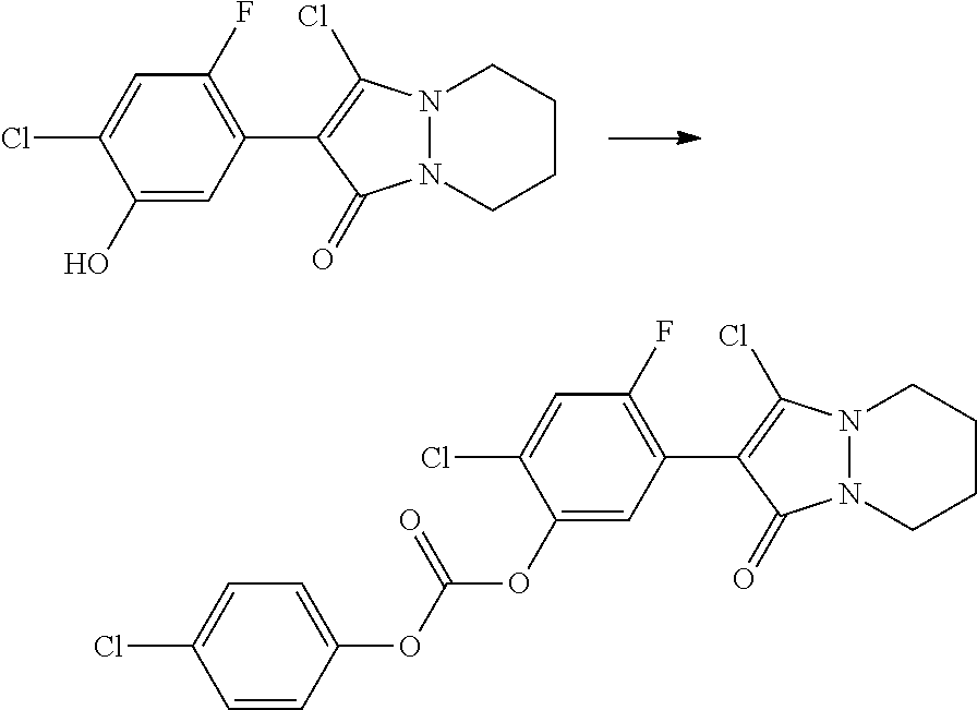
C1(O)=CC(C2=C(Cl)N3N(C2=O)CCCC3)=C(F)C=C1Cl.C1(OC(=O)OC2=CC=C(Cl)C=C2)=CC(C2=C(Cl)N3N(C2=O)CCCC3)=C(F)C=C1Cl
